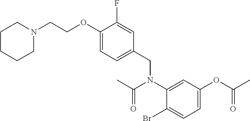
C1CCCN(CCOC2=CC=C(CN(C3=CC(OC(C)=O)=CC=C3Br)C(C)=O)C=C2F)C1
